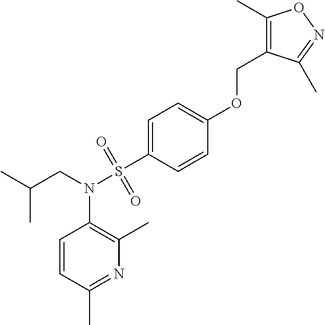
CC(CN(S(=O)(=O)C1=CC=C(OCC2=C(C)ON=C2C)C=C1)C1=C(C)N=C(C)C=C1)C
